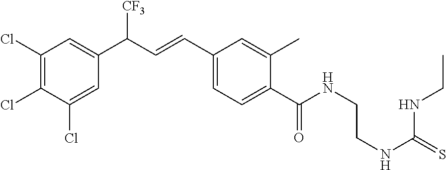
C1(Cl)=C(Cl)C(Cl)=CC(C(C=CC2=CC=C(C(NCCNC(=S)NCC)=O)C(C)=C2)[CF3])=C1
